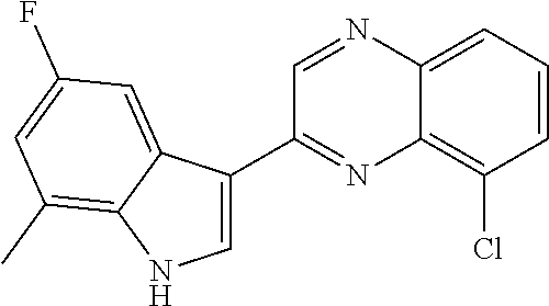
C1=CC=C2C(=C1Cl)N=C(C1=CNC3=C(C)C=C(F)C=C13)C=N2
